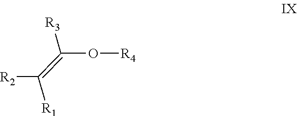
C([R3])(O[R4])=C([R2])[R1]
